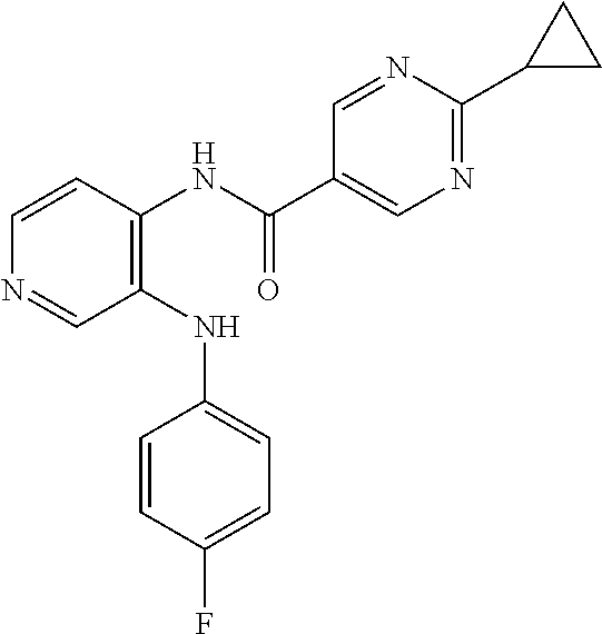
C1(NC2=CC=C(F)C=C2)=C(NC(C2=CN=C(C3CC3)N=C2)=O)C=CN=C1
